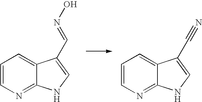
C1=CN=C2C(=C1)C(C#N)=CN2.C1=CN=C2C(=C1)C(C=NO)=CN2
